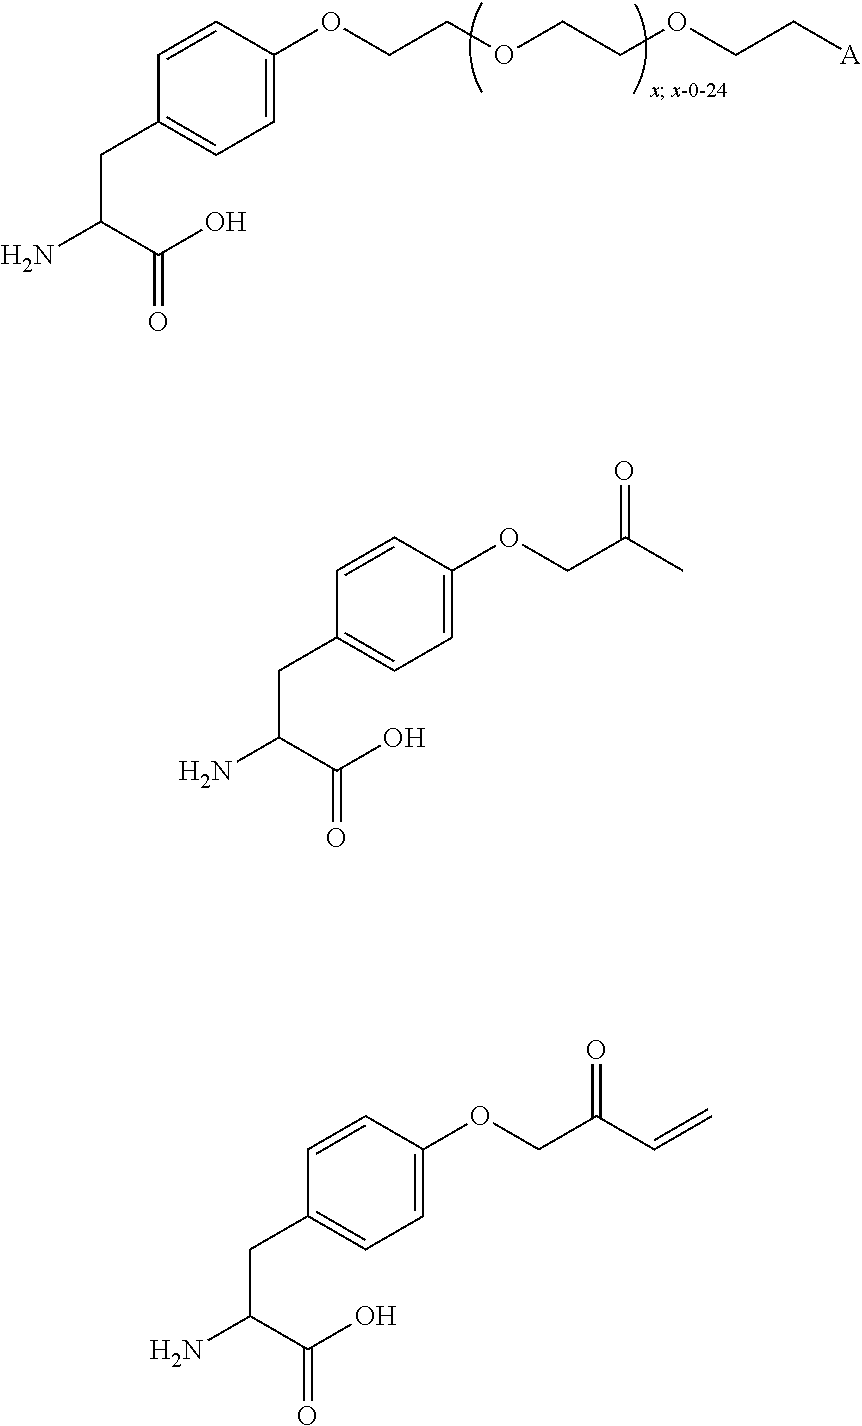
C1=C(OCCOCCOCC[A])C=CC(CC(N)C(O)=O)=C1.C1=C(OCC(C)=O)C=CC(CC(N)C(O)=O)=C1.C1=C(OCC(C=C)=O)C=CC(CC(N)C(O)=O)=C1
